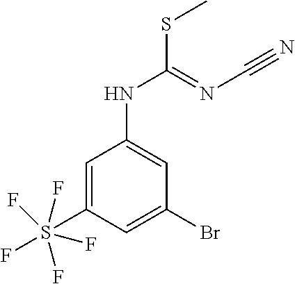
C1=C(S(F)(F)(F)(F)F)C=C(Br)C=C1NC(SC)=NC#N
